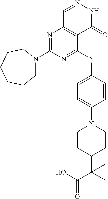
N1=C(NC2=CC=C(N3CCC(C(C(=O)O)(C)C)CC3)C=C2)C2=C(N=C1N1CCCCCC1)C=NNC2=O
